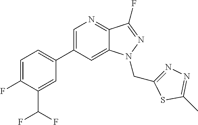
C1(C2=CC=C(F)C(C(F)F)=C2)=CN=C2C(=C1)N(CC1=NN=C(C)S1)N=C2F
